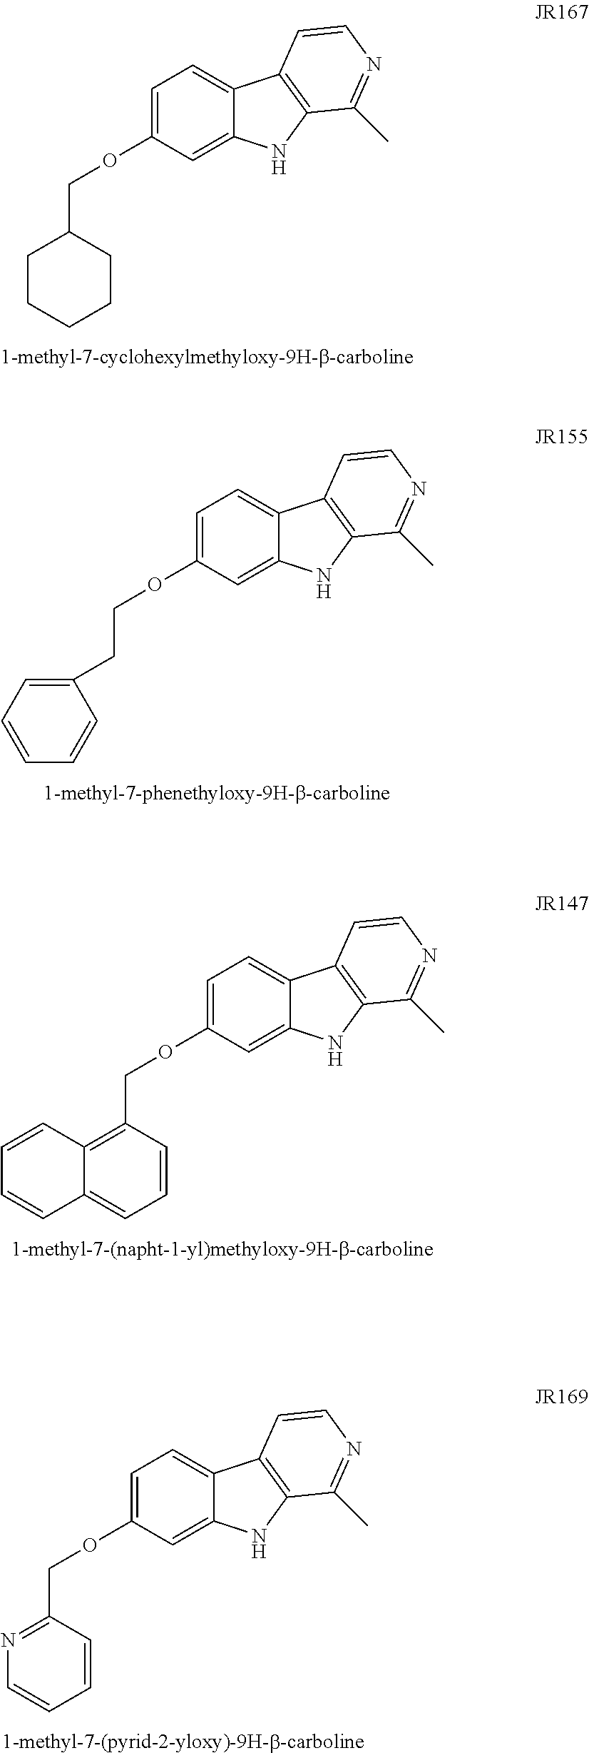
C1=C(OCC2CCCCC2)C=C2C(=C1)C1=C(N2)C(C)=NC=C1.C1=C(OCCC2=CC=CC=C2)C=C2C(=C1)C1=C(N2)C(C)=NC=C1.C1=C(OCC2=C3C(=CC=C2)C=CC=C3)C=C2C(=C1)C1=C(N2)C(C)=NC=C1.C1=C(OCC2=NC=CC=C2)C=C2C(=C1)C1=C(N2)C(C)=NC=C1
